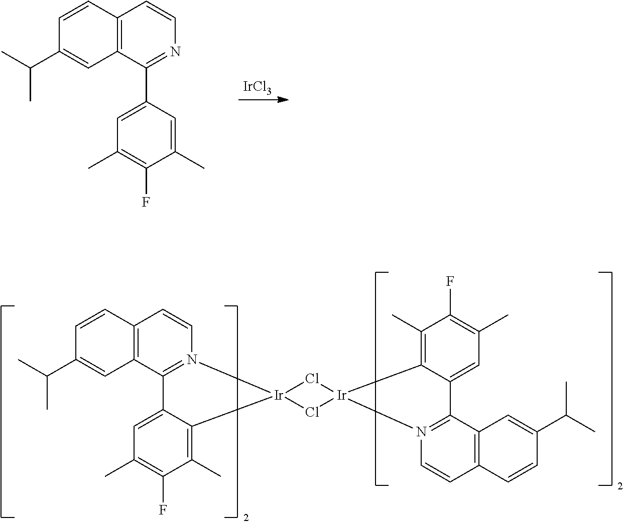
[IrCl3].C1=CC2=C(C=C1C(C)C)C(C1=CC(C)=C(F)C(C)=C1)=NC=C2.C1=CC2=C(C=C1C(C)C)C1=N(C=C2)[Ir]2(C3=C(C)C(F)=C(C)C=C13)Cl[Ir]1(Cl2)N2=C(C3=C(C=CC(C(C)C)=C3)C=C2)C2=CC(C)=C(F)C(C)=C12
